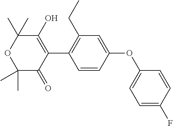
C1=CC(OC2=CC=C(F)C=C2)=CC(CC)=C1C1=C(O)C(C)(C)OC(C)(C)C1=O
